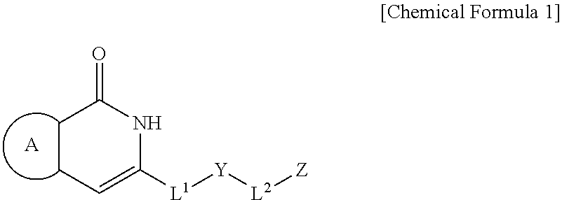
C1CC=C([L1][Y][L2][Z])NC1=O.[A]
